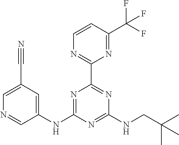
N1=C(NC2=CC(C#N)=CN=C2)N=C(NCC(C)(C)C)N=C1C1=NC=CC(C(F)(F)F)=N1
